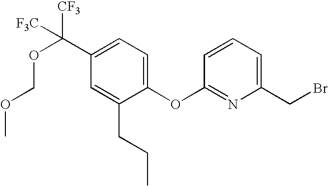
C1(OC2=NC(CBr)=CC=C2)=CC=C(C(OCOC)([CF3])[F3C])C=C1CCC
